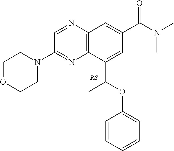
C1=NC2=C(N=C1N1CCOCC1)C(C(OC1=CC=CC=C1)C)=CC(C(N(C)C)=O)=C2
